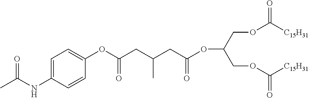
C1=C(NC(C)=O)C=CC(OC(CC(CC(OC(COC([C15H31])=O)COC([C15H31])=O)=O)C)=O)=C1
